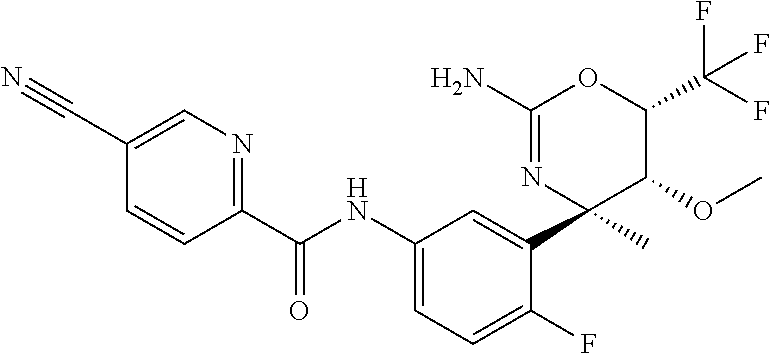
C1(C(NC2=CC=C(F)C(C3(C)C(OC)C(C(F)(F)F)OC(N)=N3)=C2)=O)=NC=C(C#N)C=C1
